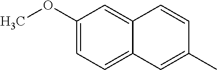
C12=CC=C(OC)C=C1C=CC(C)=C2
